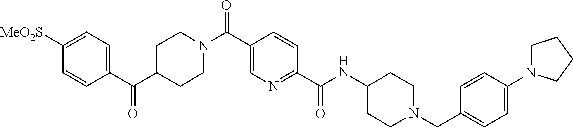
C1=CC(C(C2CCN(C(C3=CN=C(C(NC4CCN(CC5=CC=C(N6CCCC6)C=C5)CC4)=O)C=C3)=O)CC2)=O)=CC=C1[MeO2S]
